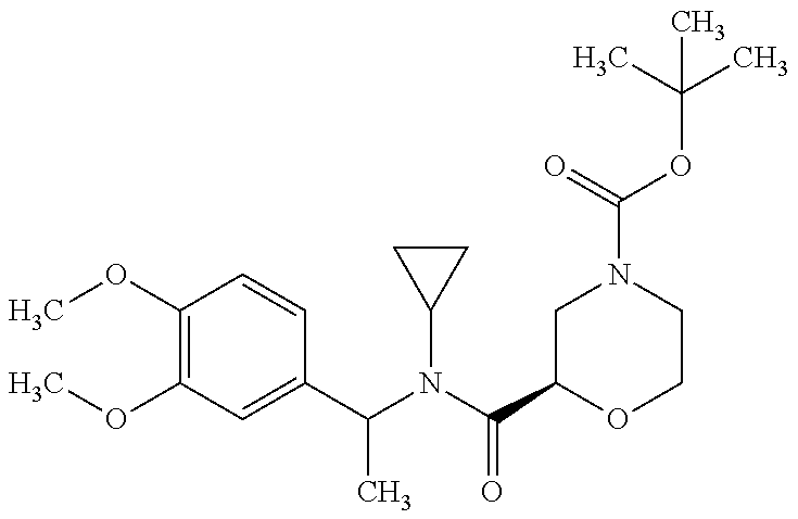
C1(OC)=C(OC)C=CC(C(N(C(C2OCCN(C(=O)OC(C)(C)C)C2)=O)C2CC2)C)=C1
